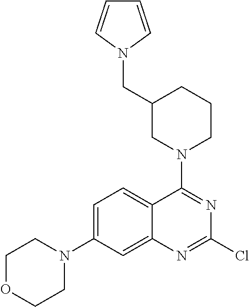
C1OCCN(C2=CC=C3C(=C2)N=C(Cl)N=C3N2CCCC(CN3C=CC=C3)C2)C1
